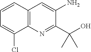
C12=C(N=C(C(O)(C)C)C(N)=C1)C(Cl)=CC=C2
